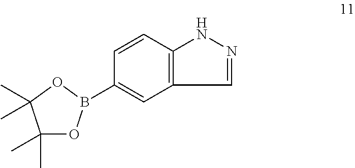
C1=NNC2=C1C=C(B1OC(C)(C)C(C)(C)O1)C=C2
